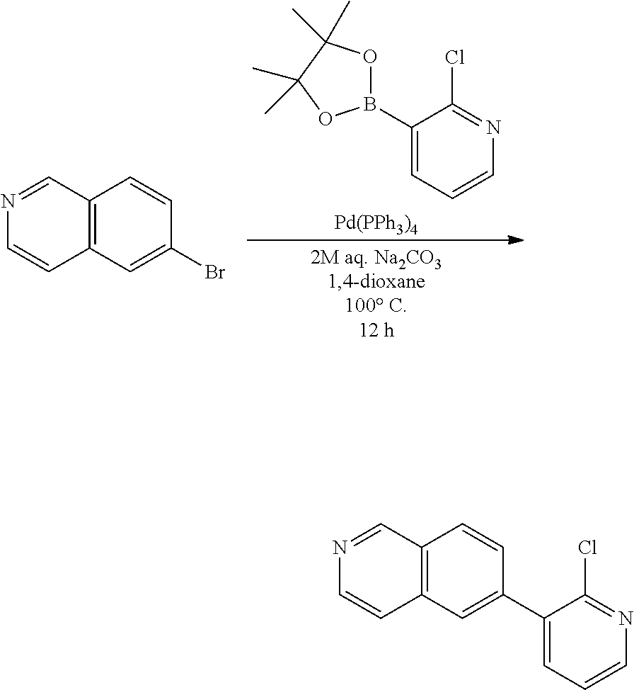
C1(B2OC(C)(C)C(C)(C)O2)=CC=CN=C1Cl.[Pd(PPh3)4].C12=C(C=C(Br)C=C1)C=CN=C2.C12=C(C=C(C3=CC=CN=C3Cl)C=C1)C=CN=C2
